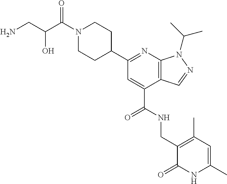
C1N(C(C(CN)O)=O)CCC(C2=NC3=C(C(C(=O)NCC4=C(C)C=C(C)NC4=O)=C2)C=NN3C(C)C)C1
